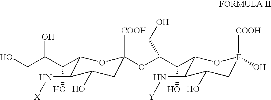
C(O)(C(CO)O)C1C(N[X])C(O)CC([COOH])(OC(C(O)C2C(N[Y])C(O)CF([COOH])(O)O2)CO)O1
